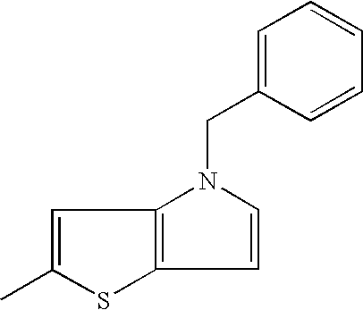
C1=C(C)SC2=C1N(CC1=CC=CC=C1)C=C2
